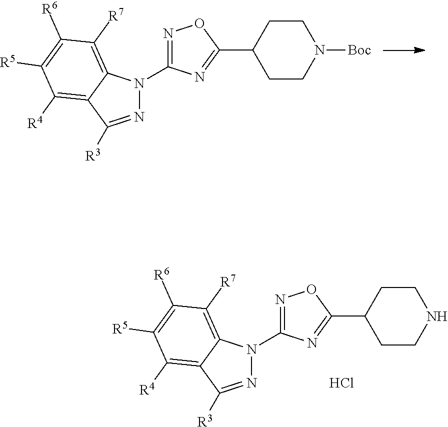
N1=C(N2N=C([R3])C3=C([R4])C([R5])=C([R6])C([R7])=C32)N=C(C2CCN([Boc])CC2)O1.N1=C(N2N=C([R3])C3=C([R4])C([R5])=C([R6])C([R7])=C23)N=C(C2CCNCC2)O1.Cl
